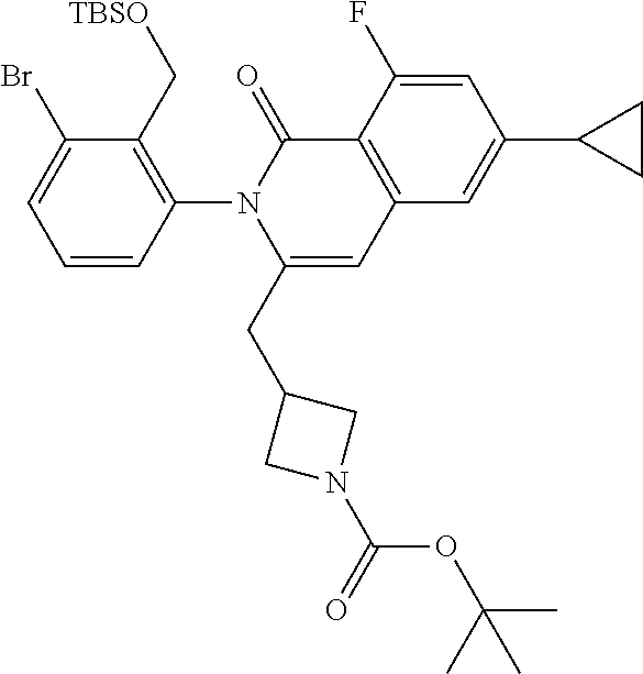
C1=CC(N2C(CC3CN(C(=O)OC(C)(C)C)C3)=CC3=C(C2=O)C(F)=CC(C2CC2)=C3)=C(C[TBSO])C(Br)=C1
